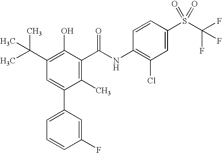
C1(C(C)(C)C)=C(O)C(C(NC2=C(Cl)C=C(S(C(F)(F)F)(=O)=O)C=C2)=O)=C(C)C(C2=CC=CC(F)=C2)=C1
